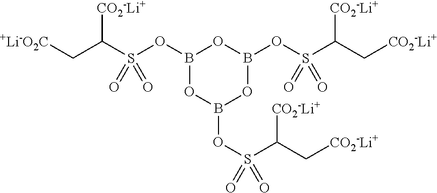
S(OB1OB(OS(=O)(C([CO2-Li+])C[CO2-Li+])=O)OB(OS(=O)(C(C[CO2-Li+])[CO2-Li+])=O)O1)(C(C[+Li-O2C])[CO2-Li+])(=O)=O
